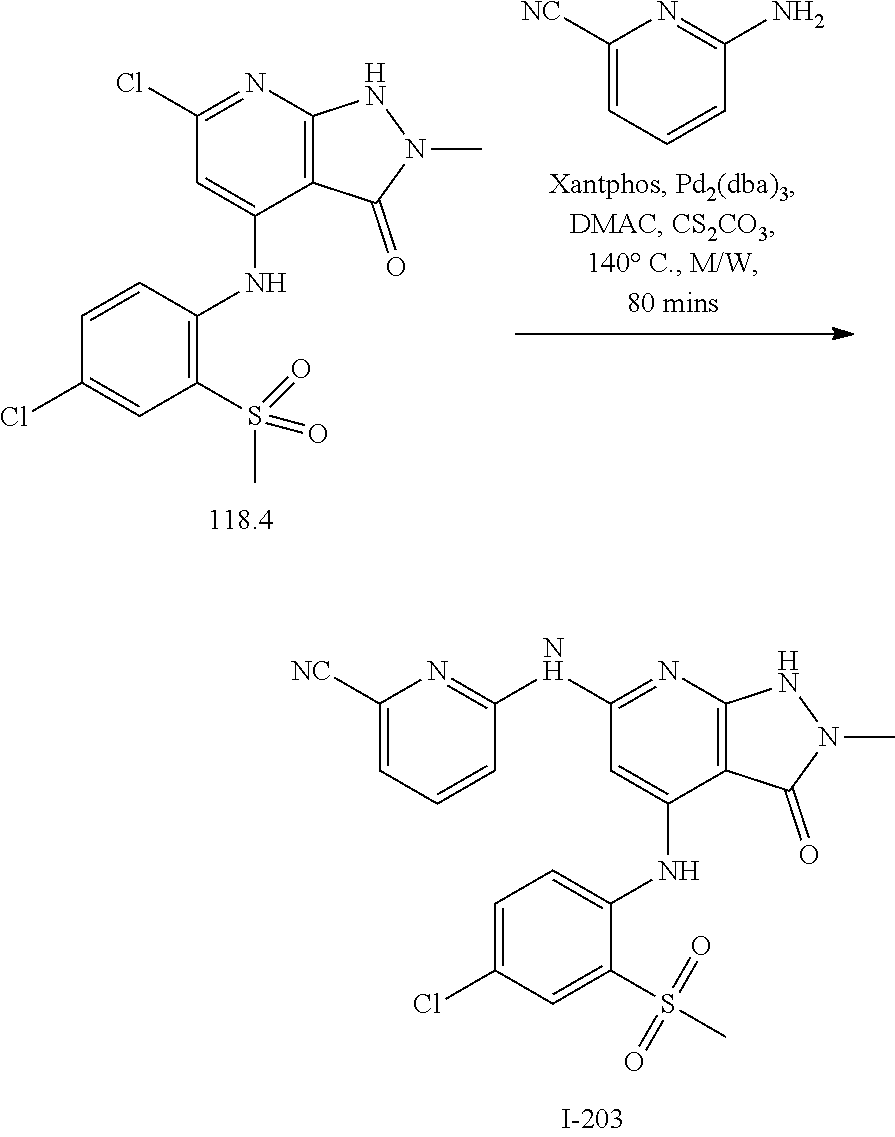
C1=C(Cl)C=C(S(C)(=O)=O)C(NC2=CC(NC3=NC([NC])=CC=C3)=NC3=C2C(=O)N(C)N3)=C1.C1=CC(NC2=CC(Cl)=NC3=C2C(=O)N(C)N3)=C(S(=O)(C)=O)C=C1Cl.C1=CC=C([NC])N=C1N
